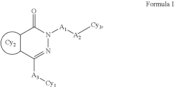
[Cy3][A2][A1]N1C(=O)CCC([A3][Cy1])=N1.[Cy2]
